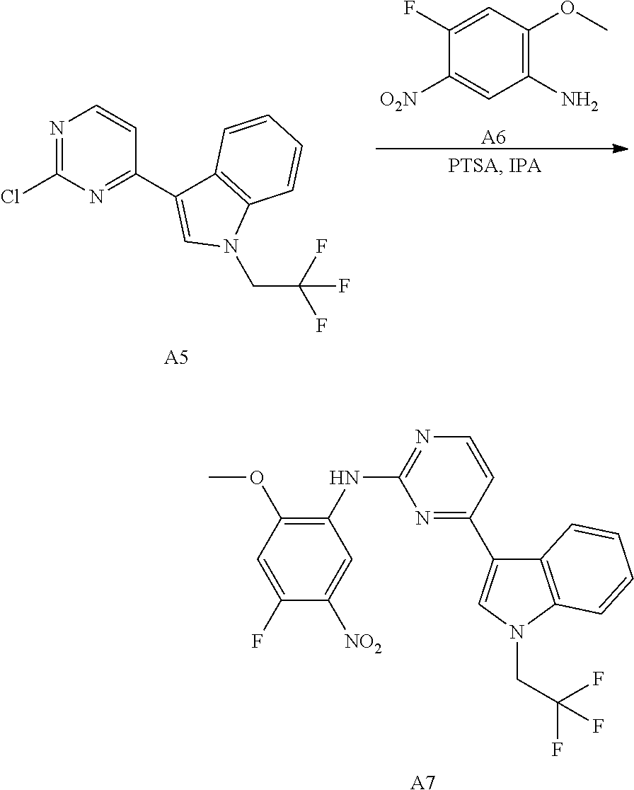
N1=C(Cl)N=C(C2=CN(CC(F)(F)F)C3=C2C=CC=C3)C=C1.[A5].C1(F)=CC(OC)=C(N)C=C1[O2N].[A6].N1=C(NC2=C(OC)C=C(F)C([NO2])=C2)N=C(C2=CN(CC(F)(F)F)C3=C2C=CC=C3)C=C1.[A7]
